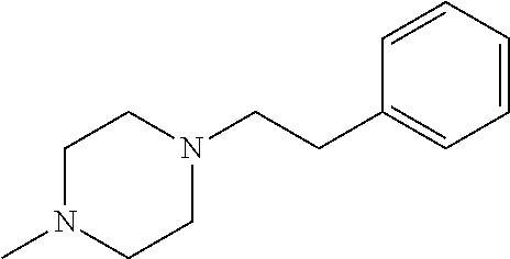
C1N(C)CCN(CCC2=CC=CC=C2)C1
